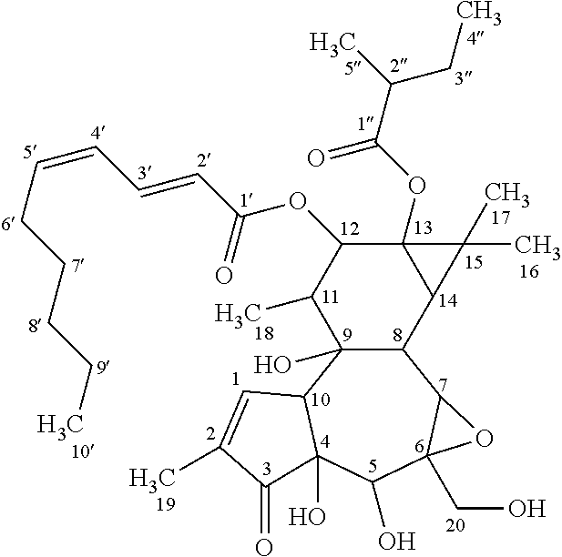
C12C(O)(C3C(O)(C(O)C4(CO)C1O4)C(=O)C(C)=C3)C(C)C(OC(C=CC=CCCCCC)=O)C1(OC(C(C)CC)=O)C2C1(C)C
